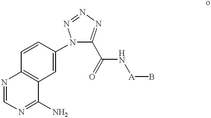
C1=CC2=C(C=C1N1C(C(N[A]B)=O)=NN=N1)C(N)=NC=N2
